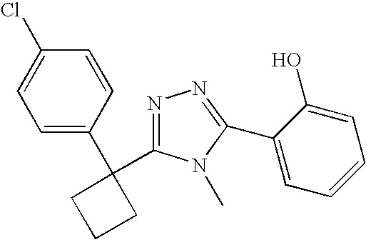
C1(Cl)=CC=C(C2(C3=NN=C(C4=CC=CC=C4O)N3C)CCC2)C=C1
